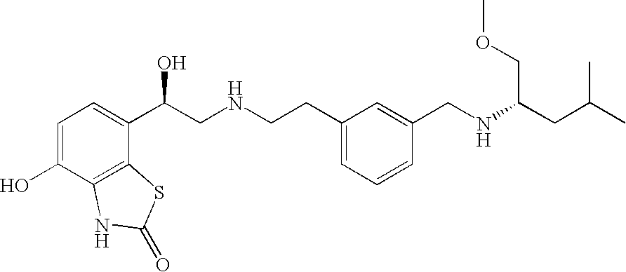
C1=C(O)C2=C(C(C(CNCCC3=CC=CC(CNC(CC(C)C)COC)=C3)O)=C1)SC(=O)N2
